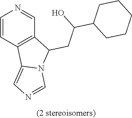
C1=CC2=C(C=N1)C(CC(O)C1CCCCC1)N1C2=CN=C1
